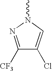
C1([CF3])=NN(C)C=C1Cl
